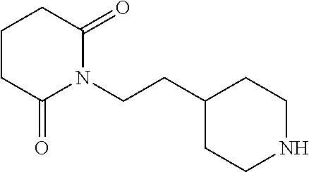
C1(CCN2C(=O)CCCC2=O)CCNCC1
